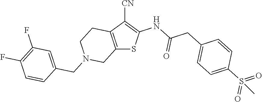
C12=C(C([CN])=C(NC(CC3=CC=C(S(=O)(=O)C)C=C3)=O)S1)CCN(CC1=CC(F)=C(F)C=C1)C2
